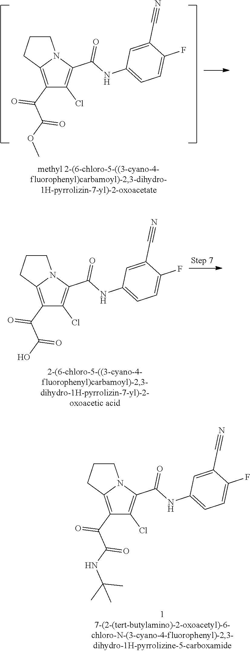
C1(C(C(NC(C)(C)C)=O)=O)=C2N(C(C(=O)NC3=CC=C(F)C(C#N)=C3)=C1Cl)CCC2.C1(C(C(OC)=O)=O)=C2N(C(C(=O)NC3=CC=C(F)C(C#N)=C3)=C1Cl)CCC2.C1(C(C(O)=O)=O)=C2N(C(C(=O)NC3=CC=C(F)C(C#N)=C3)=C1Cl)CCC2
